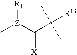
C[Z](C(C(C)(C)[R13])=[X])[R1]
